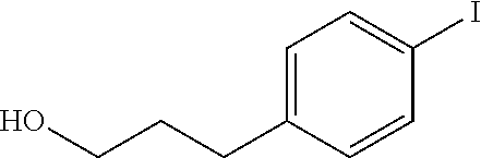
IC1=CC=C(CCCO)C=C1
